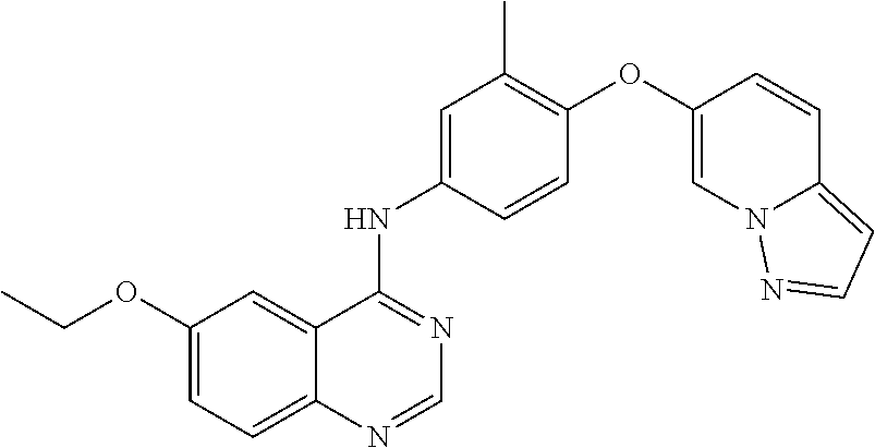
C1(OCC)=CC=C2C(=C1)C(NC1=CC(C)=C(OC3=CN4C(=CC=N4)C=C3)C=C1)=NC=N2
